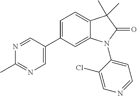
C1(C2=CC=C3C(=C2)N(C2=CC=NC=C2Cl)C(=O)C3(C)C)=CN=C(C)N=C1
